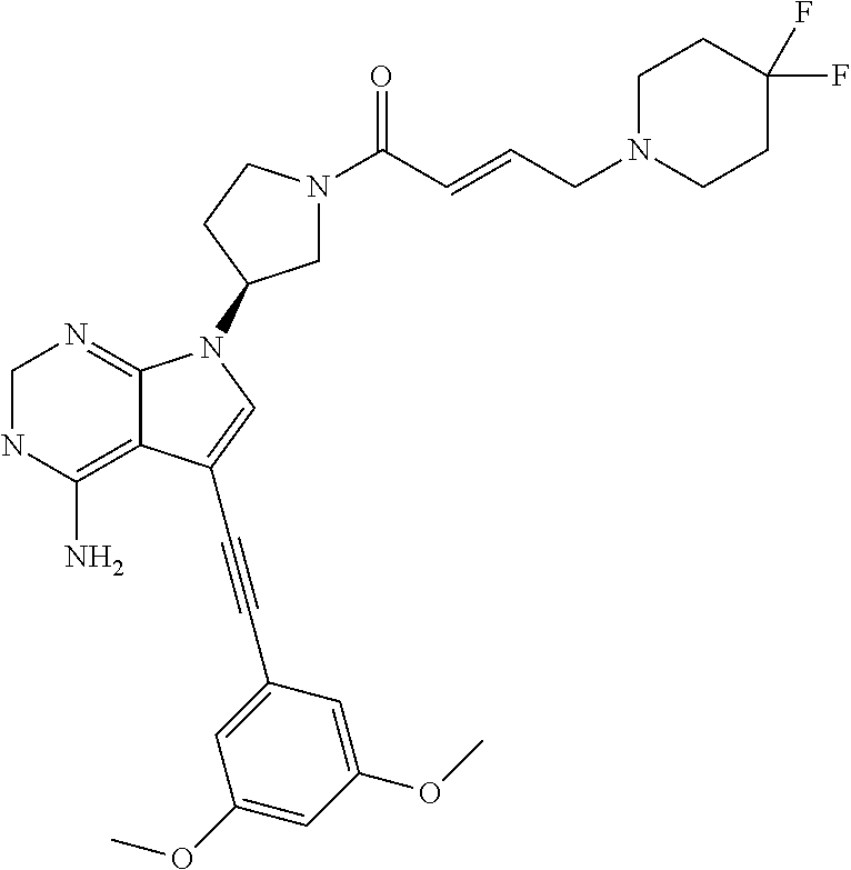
C1NC(N)=C2C(=N1)N(C1CN(C(C=CCN3CCC(F)(F)CC3)=O)CC1)C=C2C#CC1=CC(OC)=CC(OC)=C1
